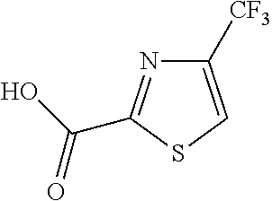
C1([CF3])=CSC(C(O)=O)=N1
